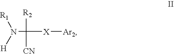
N([H])([R1])C([X][Ar2])([R2])[CN]
